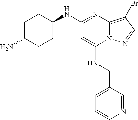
C1(NC2CCC(N)CC2)=NC2=C(Br)C=NN2C(NCC2=CC=CN=C2)=C1
